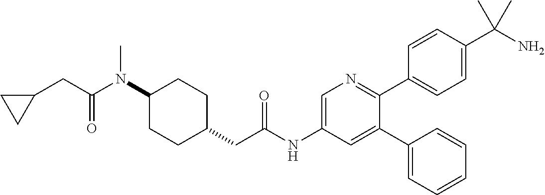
C1(N(C)C(=O)CC2CC2)CCC(CC(NC2=CN=C(C3=CC=C(C(N)(C)C)C=C3)C(C3=CC=CC=C3)=C2)=O)CC1
